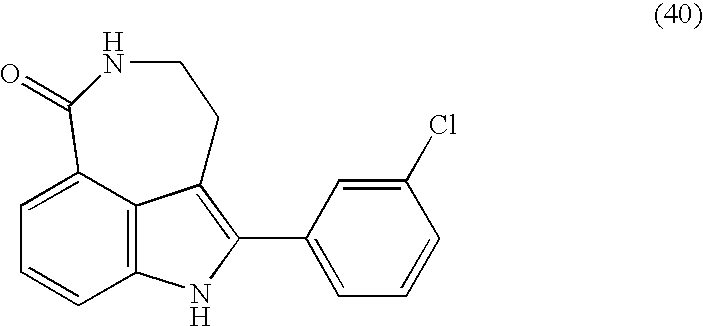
C12=C3C(=CC=C1)C(=O)NCCC3=C(C1=CC=CC(Cl)=C1)N2
